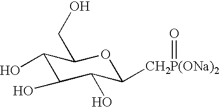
C1(O)C(O)C(O)C([CH2P(ONa)2]=O)OC1CO
